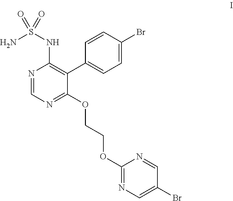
N1=CN=C(OCCOC2=NC=C(Br)C=N2)C(C2=CC=C(Br)C=C2)=C1NS(=O)(N)=O
